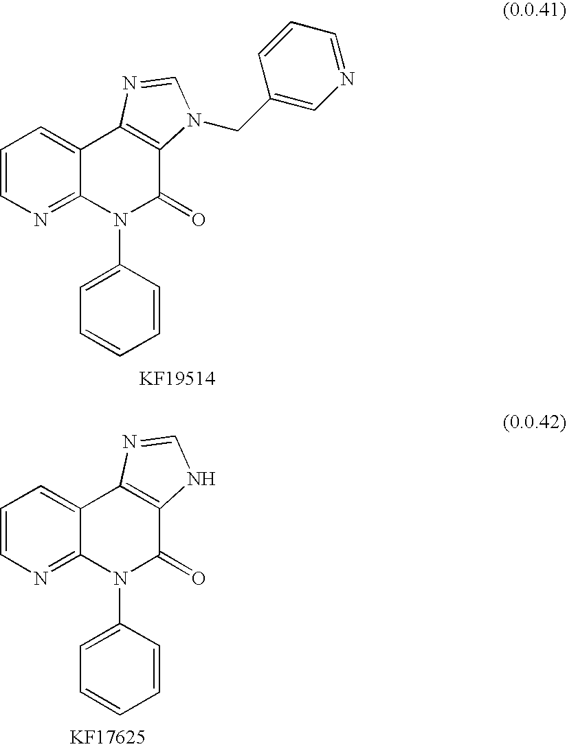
C1=CN=C2C(=C1)C1=C(C(=O)N2C2=CC=CC=C2)N(CC2=CN=CC=C2)C=N1.C1=CN=C2C(=C1)C1=C(C(=O)N2C2=CC=CC=C2)NC=N1
